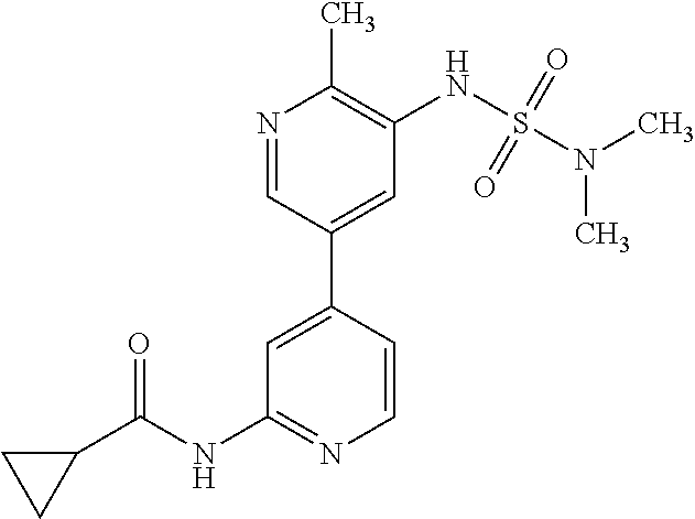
C1=CC(C2=CC(NS(N(C)C)(=O)=O)=C(C)N=C2)=CC(NC(C2CC2)=O)=N1
